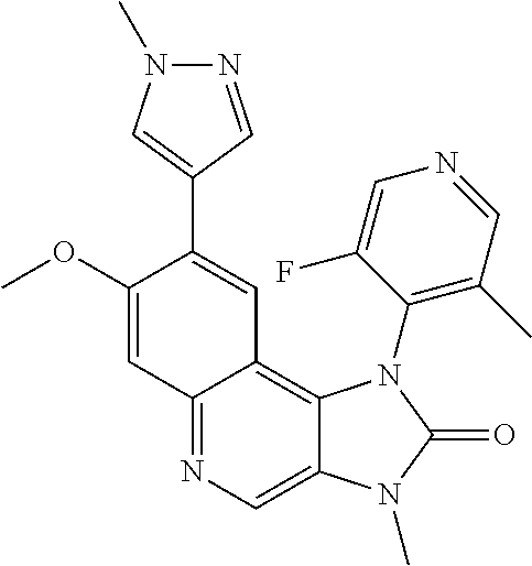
C12=NC=C3C(=C1C=C(C1=CN(C)N=C1)C(OC)=C2)N(C1=C(C)C=NC=C1F)C(=O)N3C
